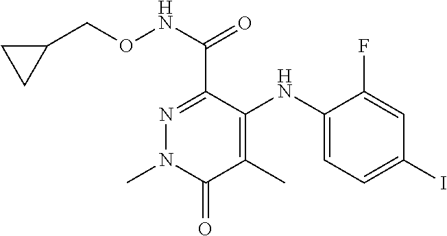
C1=C(NC2=C(C)C(=O)N(C)N=C2C(NOCC2CC2)=O)C(F)=CC(I)=C1
